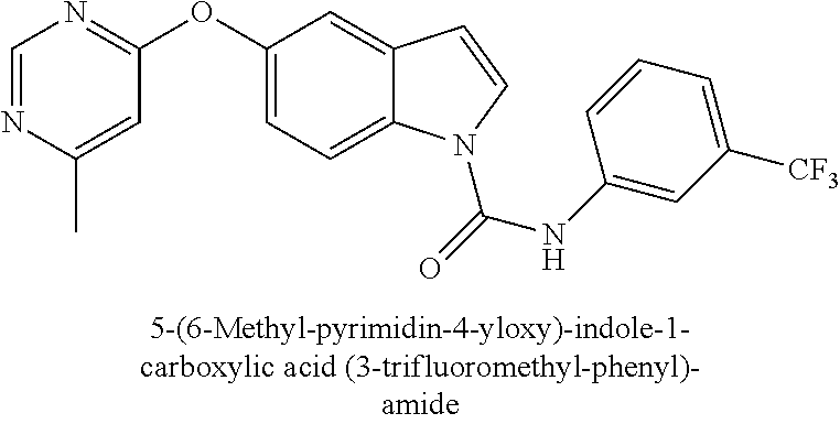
CC1=CC(OC2=CC=C3C(=C2)C=CN3C(=O)NC2=CC([CF3])=CC=C2)=NC=N1
